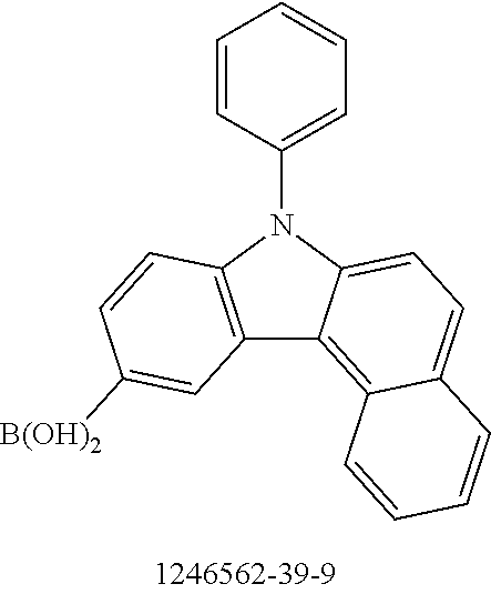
C12=C(N(C3=CC=CC=C3)C3=CC=C4C(=C13)C=CC=C4)C=CC([B(OH)2])=C2
